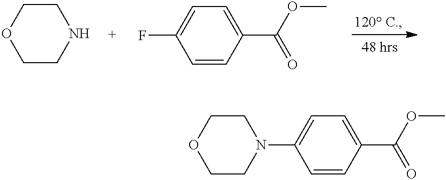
C1COCCN1.C1=CC(C(OC)=O)=CC=C1F.C1COCCN1C1=CC=C(C(OC)=O)C=C1
